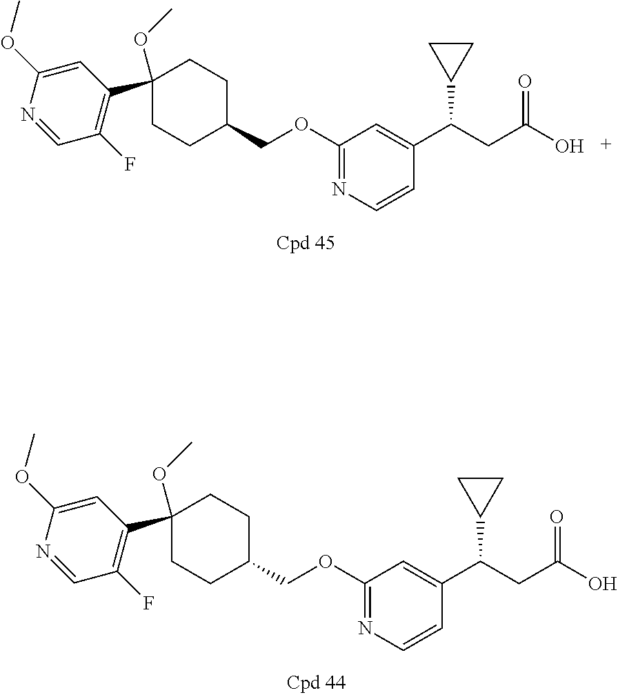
C1(OCC2CCC(OC)(C3=C(F)C=NC(OC)=C3)CC2)=NC=CC(C(CC(O)=O)C2CC2)=C1.C1(OCC2CCC(OC)(C3=C(F)C=NC(OC)=C3)CC2)=NC=CC(C(CC(O)=O)C2CC2)=C1
